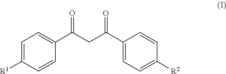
C1=C([R1])C=CC(C(CC(C2=CC=C([R2])C=C2)=O)=O)=C1
